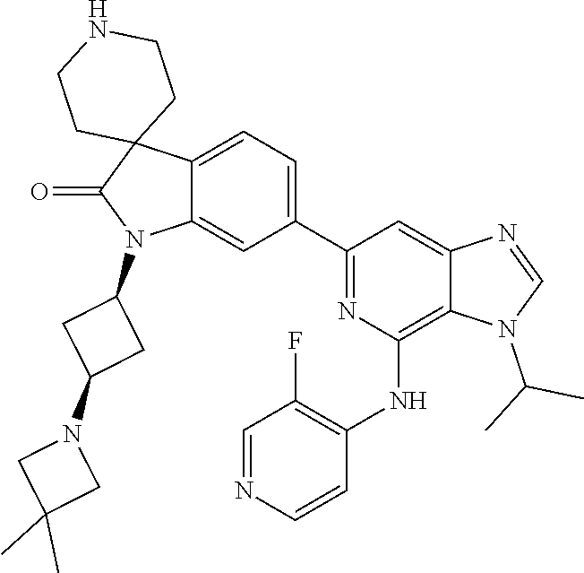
C1=NC=CC(NC2=C3C(=CC(C4=CC=C5C(=C4)N(C4CC(N6CC(C)(C)C6)C4)C(=O)C54CCNCC4)=N2)N=CN3C(C)C)=C1F
